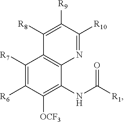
C1([R7])=C([R6])C([OCF3])=C(NC([R1])=O)C2=C1C([R8])=C([R9])C([R10])=N2
